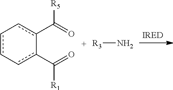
c1(C(=O)[R5])c-cc-cc-1C(=O)[R1].[R3]N
